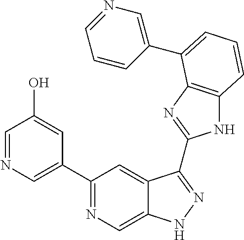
C1(C2=NC=C3C(=C2)C(C2=NC4=C(N2)C=CC=C4C2=CN=CC=C2)=NN3)=CN=CC(O)=C1
